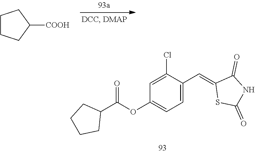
[COOH]C1CCCC1.C1(C(OC2=CC=C(C=C3SC(=O)NC3=O)C(Cl)=C2)=O)CCCC1
